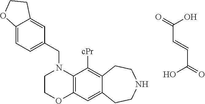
C(C=CC(=O)O)(=O)O.C1COC2=C(N1CC1=CC=C3C(=C1)CCO3)C([cPr])=C1C(=C2)CCNCC1
